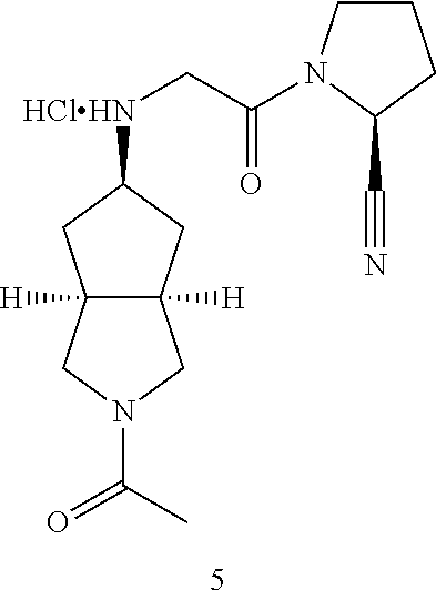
C12([H])C([H])(CC([HClHN]CC(=O)N3CCCC3C#N)C1)CN(C(=O)C)C2
